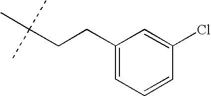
C(CCC1=CC=CC(Cl)=C1)(C)(C)C
